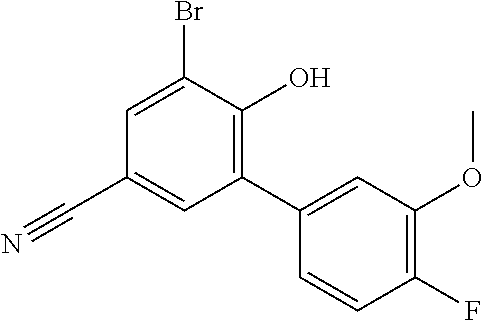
BrC1=CC(C#N)=CC(C2=CC(OC)=C(F)C=C2)=C1O
